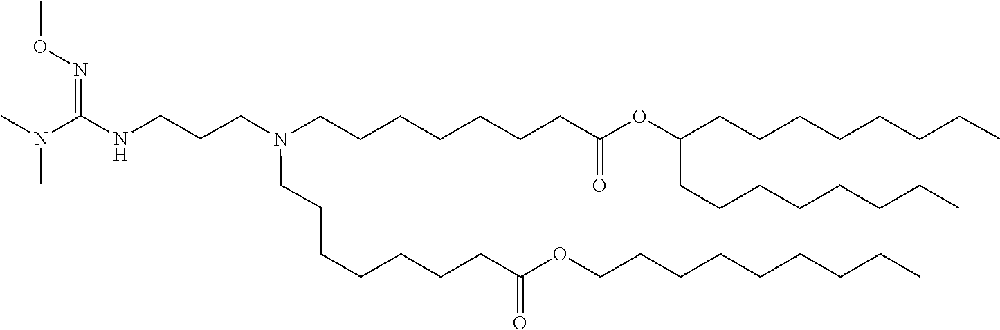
C(CC)CCCCCCOC(CCCCCCCN(CCCNC(N(C)C)=NOC)CCCCCCCC(=O)OC(CCCCCCCC)CCCCCCCC)=O
